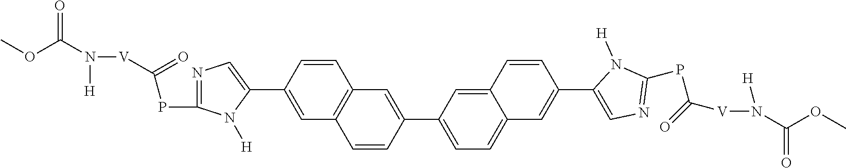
C1=CC(C2=CN=C(PC([V]N(C(OC)=O)[H])=O)N2[H])=CC2=C1C=C(C1=CC=C3C(=C1)C=CC(C1=CN=C(PC([V]N([H])C(OC)=O)=O)N1[H])=C3)C=C2
